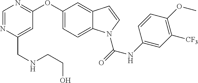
C1(OC2=NC=NC(CNCCO)=C2)=CC=C2C(=C1)C=CN2C(NC1=CC([CF3])=C(OC)C=C1)=O
